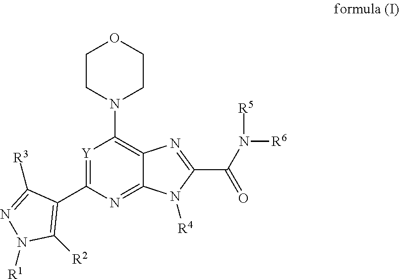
[Y]1=C(C2=C([R2])N([R1])N=C2[R3])N=C2C(=C1N1CCOCC1)N=C(C(N([R6])[R5])=O)N2[R4]
